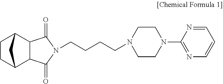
C1CC2C3C(C1C2)C(=O)N(CCCCN1CCN(C2=NC=CC=N2)CC1)C3=O
